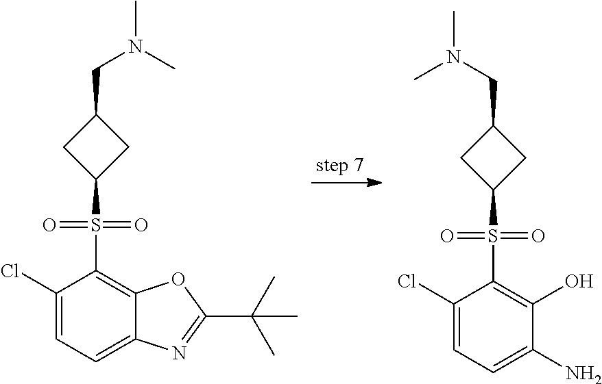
C1(CN(C)C)CC(S(C2=C3C(=CC=C2Cl)N=C(C(C)(C)C)O3)(=O)=O)C1.C1(CN(C)C)CC(S(C2=C(O)C(N)=CC=C2Cl)(=O)=O)C1
